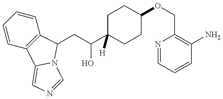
C1=CC=CC2=C1C1=CN=CN1C2CC(O)C1([H])CCC(OCC2=C(N)C=CC=N2)CC1
